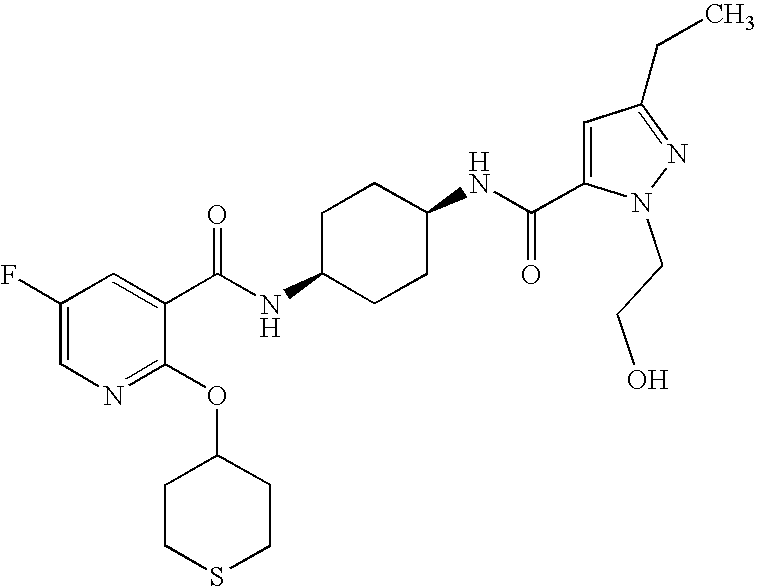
C1(F)=CN=C(OC2CCSCC2)C(C(NC2CCC(NC(=O)C3=CC(CC)=NN3CCO)CC2)=O)=C1
